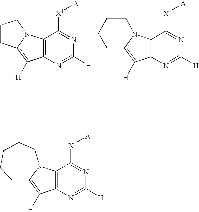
C12=C(N=C([H])N=C1[X1][A])C([H])=C1N2CCC1.C12=C(N=C([H])N=C1[X1][A])C([H])=C1N2CCCC1.C12=C(N3C(=C1[H])CCCCC3)C([X1][A])=NC([H])=N2
